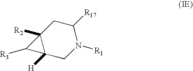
C12([R2])C([H])(CN([R1])C([R17])C1)C2[R3]
